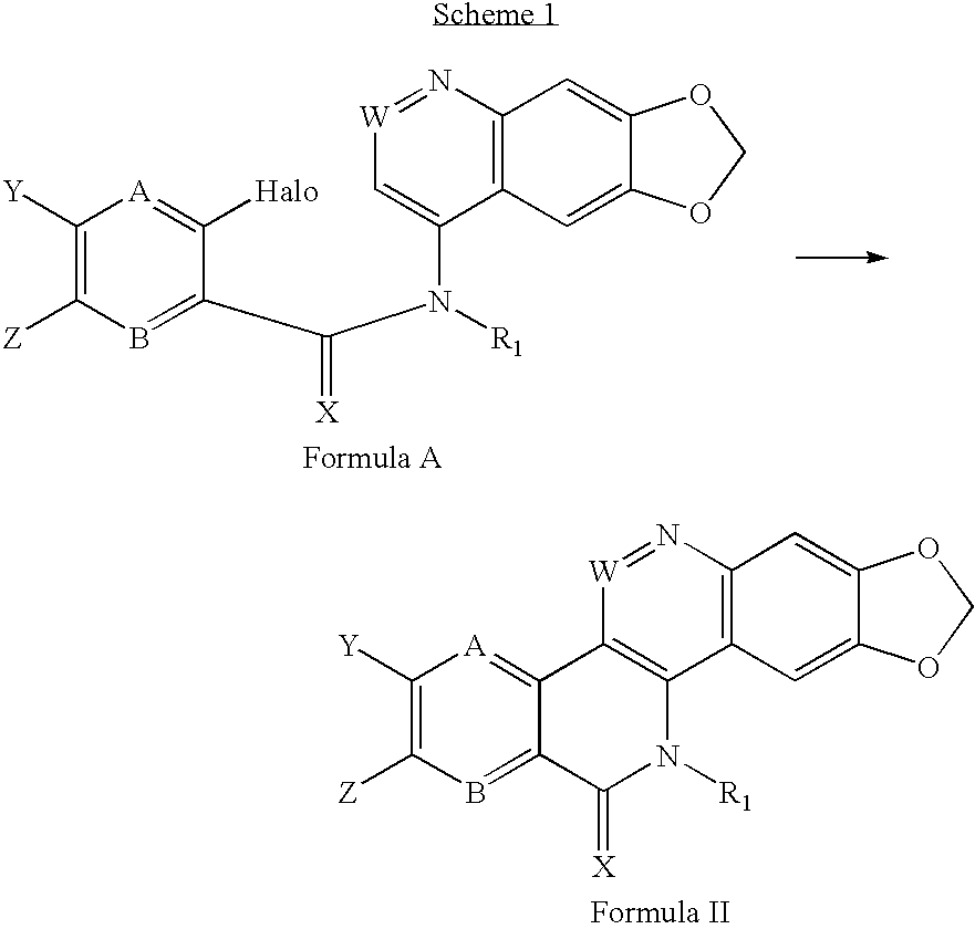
C1([Y])=C([Z])B=C(C(N([R1])C2=C[W]=NC3=C2C=C2C(=C3)OCO2)=[X])C([Halo])=[A]1.C1([Y])=C([Z])B=C2C(=[A]1)C1=C(C3=C(N=[W]1)C=C1C(=C3)OCO1)N([R1])C2=[X]
